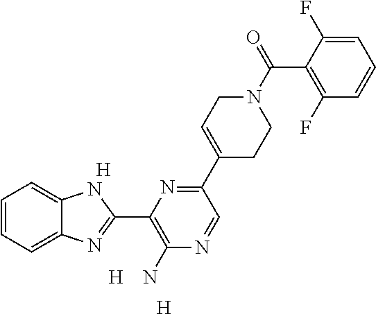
[H].[H].C1=CC=C2C(=C1)NC(C1=C(N)N=CC(C3=CCN(C(=O)C4=C(F)C=CC=C4F)CC3)=N1)=N2.[H]
